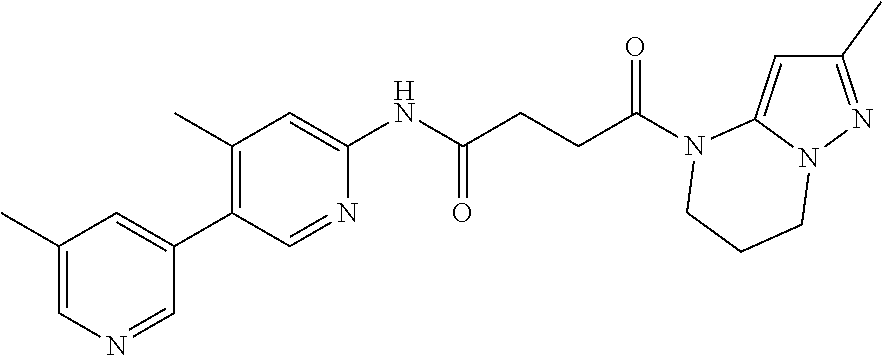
C1(C)=NN2C(=C1)N(C(CCC(NC1=CC(C)=C(C3=CC(C)=CN=C3)C=N1)=O)=O)CCC2
